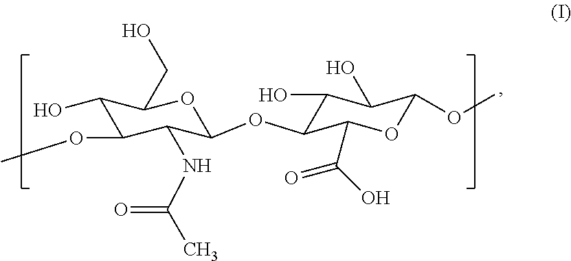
C1(O)C(OC)C(NC(C)=O)C(OC2C(O)C(O)C(OC)OC2C(O)=O)OC1CO
